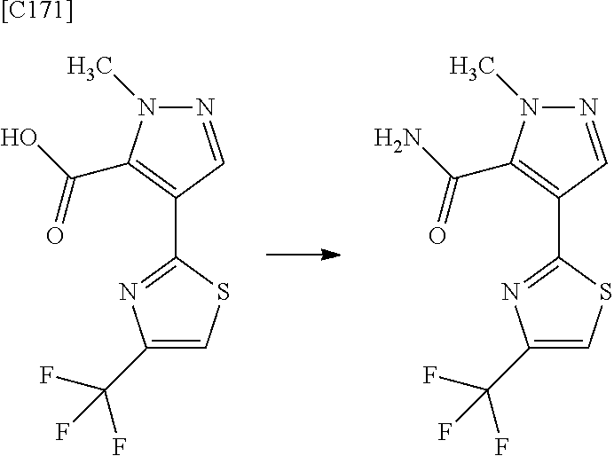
C1(C2=NC(C(F)(F)F)=CS2)=C(C(O)=O)N(C)N=C1.C1(C2=NC(C(F)(F)F)=CS2)=C(C(N)=O)N(C)N=C1.[[C171]]
